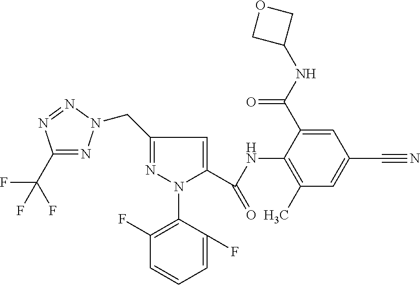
C1(C(F)(F)F)=NN(CC2=NN(C3=C(F)C=CC=C3F)C(C(NC3=C(C)C=C(C#N)C=C3C(NC3COC3)=O)=O)=C2)N=N1
